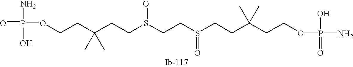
C(C)(C)(CCS(=O)CCS(=O)CCC(CCOP(N)(=O)O)(C)C)CCOP(N)(O)=O
